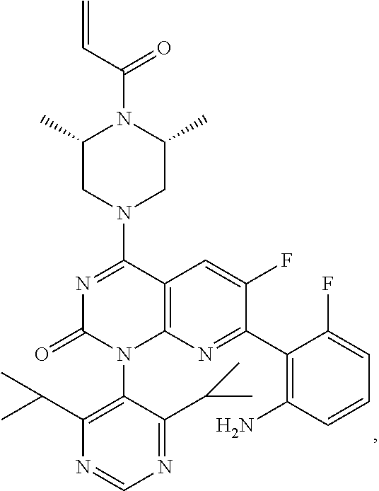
C12=C(N=C(C3=C(N)C=CC=C3F)C(F)=C1)N(C1=C(C(C)C)N=CN=C1C(C)C)C(=O)N=C2N1CC(C)N(C(C=C)=O)C(C)C1
